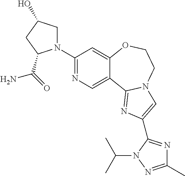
C1(N2CC(O)CC2C(=O)N)=NC=C2C(=C1)OCCN1C2=NC(C2=NC(C)=NN2C(C)C)=C1
